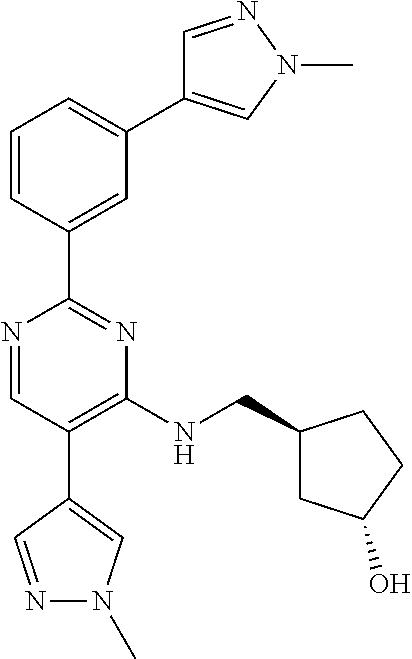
C1=C(C2=NC(NCC3CC(O)CC3)=C(C3=CN(C)N=C3)C=N2)C=CC=C1C1=CN(C)N=C1
